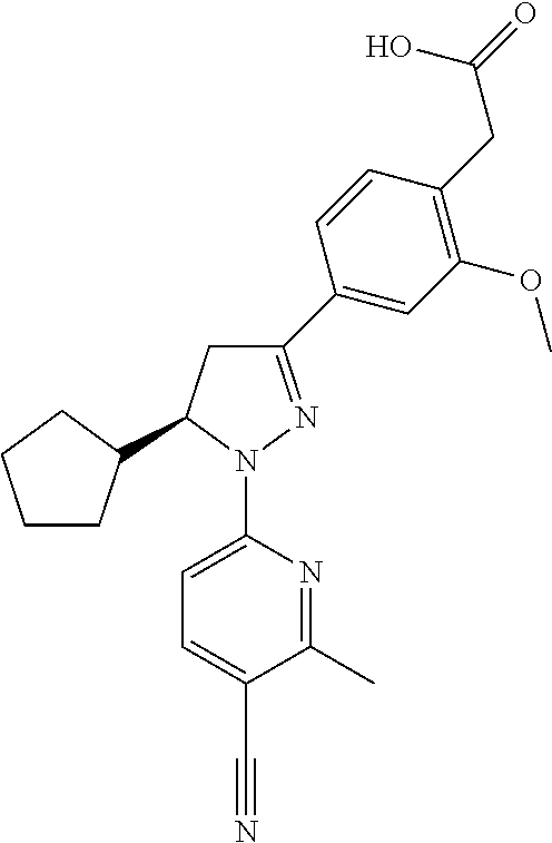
C1CC(C2CC(C3=CC(OC)=C(CC(=O)O)C=C3)=NN2C2=CC=C(C#N)C(C)=N2)CC1
